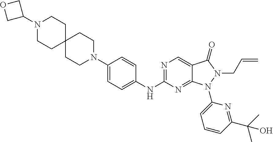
N1(C2COC2)CCC2(CC1)CCN(C1=CC=C(NC3=NC=C4C(=N3)N(C3=CC=CC(C(C)(C)O)=N3)N(CC=C)C4=O)C=C1)CC2
